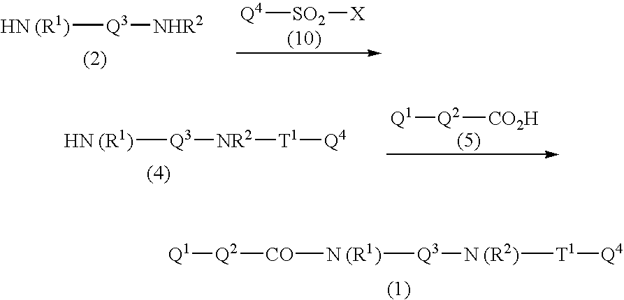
[HN (R1)][Q3][NHR2].[Q4][SO2][X].[HN (R1)][Q3][NR2][T1][Q4].[Q2]([CO2H])[Q1].[Q2]([CO][N (R1)][Q3][N (R2)][T1][Q4])[Q1]
